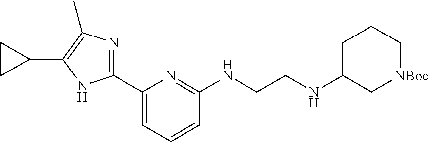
C1(C2=CC=CC(NCCNC3C[NBoc]CCC3)=N2)=NC(C)=C(C2CC2)N1
